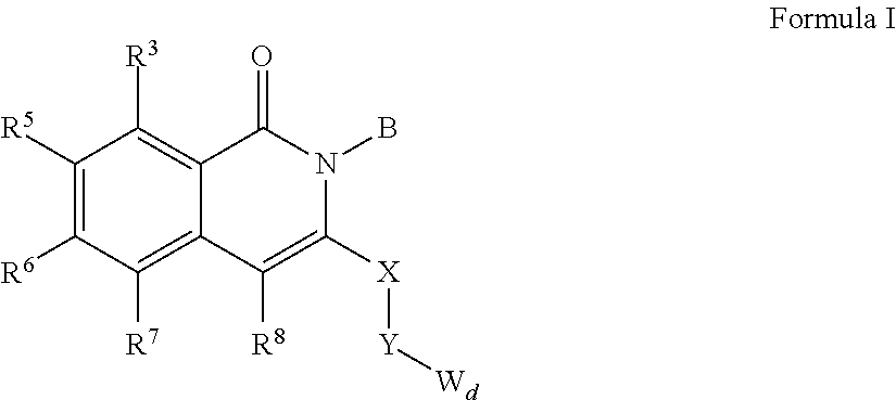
C1([R5])=C([R6])C([R7])=C2C(=C1[R3])C(=O)N(B)C([X][Y][Wd])=C2[R8]
